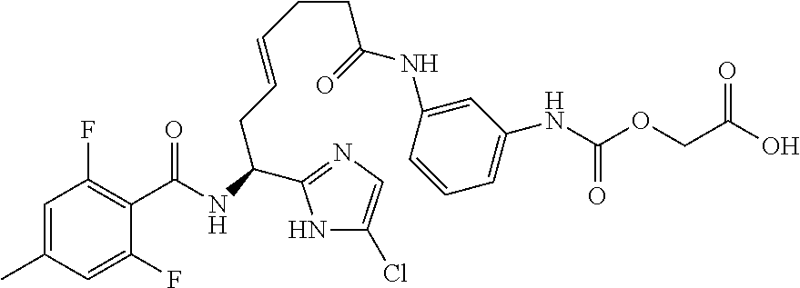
C1=C(C)C=C(F)C(C(NC(CC=CCCC(NC2=CC(NC(OCC(O)=O)=O)=CC=C2)=O)C2=NC=C(Cl)N2)=O)=C1F
